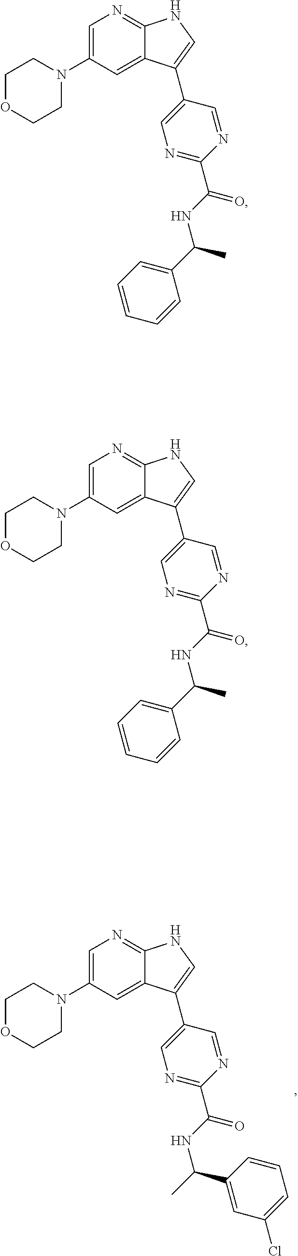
C1=C(N2CCOCC2)C=C2C(=N1)NC=C2C1=CN=C(C(NC(C)C2=CC(Cl)=CC=C2)=O)N=C1.C1=C(N2CCOCC2)C=C2C(=N1)NC=C2C1=CN=C(C(NC(C2=CC=CC=C2)C)=O)N=C1.C1=C(N2CCOCC2)C=C2C(=N1)NC=C2C1=CN=C(C(NC(C2=CC=CC=C2)C)=O)N=C1
